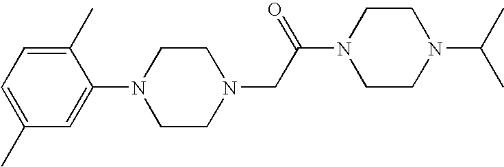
C1(C)=CC=C(C)C=C1N1CCN(CC(N2CCN(C(C)C)CC2)=O)CC1
